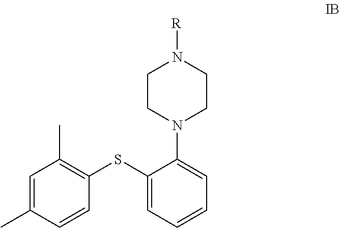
C1CN(C2=CC=CC=C2SC2=C(C)C=C(C)C=C2)CCN1[R]
